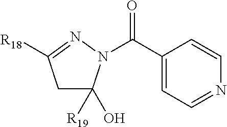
C1(C(=O)N2C([R19])(O)CC([R18])=N2)=CC=NC=C1
